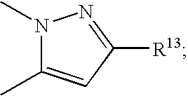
N1(C)C(C)=CC([R13])=N1
